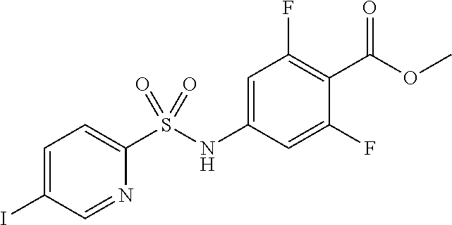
C1=C(I)C=NC(S(NC2=CC(F)=C(C(OC)=O)C(F)=C2)(=O)=O)=C1
